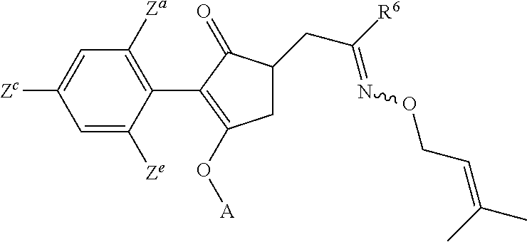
C1=C([Zc])C=C([Ze])C(C2=C(O[A])CC(CC([R6])=NOCC=C(C)C)C2=O)=C1[Za]
